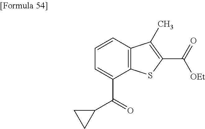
C1=C(C(C2CC2)=O)C2=C(C=C1)C(C)=C(C(=O)[OEt])S2
